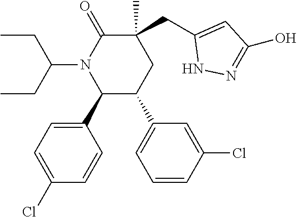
C1(C2=CC=C(Cl)C=C2)C(C2=CC=CC(Cl)=C2)CC(C)(CC2=CC(O)=NN2)C(=O)N1C(CC)CC
